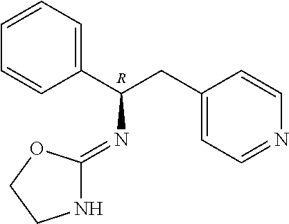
C1=CC(C(CC2=CC=NC=C2)N=C2NCCO2)=CC=C1.[R]
